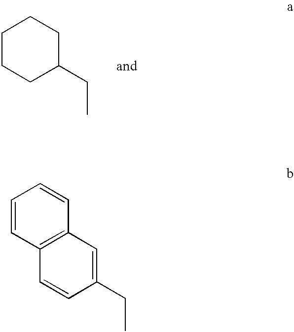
C1CCC(CC)CC1.C1=CC2=C(C=C1)C=C(CC)C=C2
